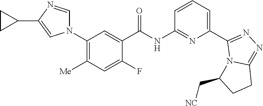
N(C(C1=CC(N2C=NC(C3CC3)=C2)=C([Me])C=C1F)=O)C1=NC(C2=NN=C3N2C(C[NC])CC3)=CC=C1
